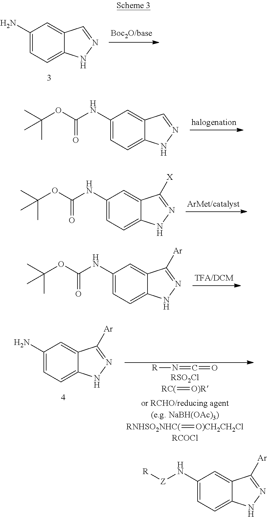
C1(N)=CC=C2C(=C1)C=NN2.C1(NC(OC(C)(C)C)=O)=CC=C2C(=C1)C=NN2.C1(NC(OC(C)(C)C)=O)=CC=C2C(=C1)C([X])=NN2.C1(NC(OC(C)(C)C)=O)=CC=C2C(=C1)C([Ar])=NN2.N([R])=C=O.[RSO2Cl].[O)R]=[RC(].[O)CH2CH2Cl]=[RNHSO2NHC(].[RCOCl].C1(N)=CC=C2C(=C1)C([Ar])=NN2.C1(N[Z][R])=CC=C2C(=C1)C([Ar])=NN2
